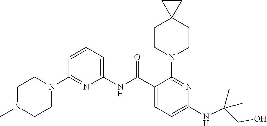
C1(NC(C2=CC=C(NC(CO)(C)C)N=C2N2CCC3(CC2)CC3)=O)=CC=CC(N2CCN(C)CC2)=N1
